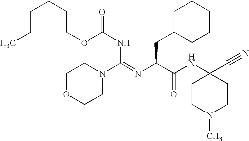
C(OC(NC(N1CCOCC1)=NC(C(NC1(C#N)CCN(C)CC1)=O)CC1CCCCC1)=O)CCCCC
